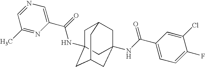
C1C2(NC(C3=CN=CC(C)=N3)=O)CC3CC(NC(C4=CC=C(F)C(Cl)=C4)=O)(CC1C3)C2
